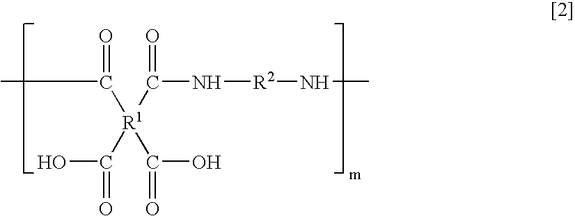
CC(=O)[R1](C(=O)O)(C(=O)N[R2]NC)C(=O)O
